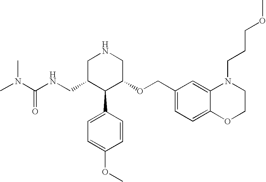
C(C1C(C2=CC=C(OC)C=C2)C(OCC2=CC=C3C(=C2)N(CCCOC)CCO3)CNC1)NC(N(C)C)=O
